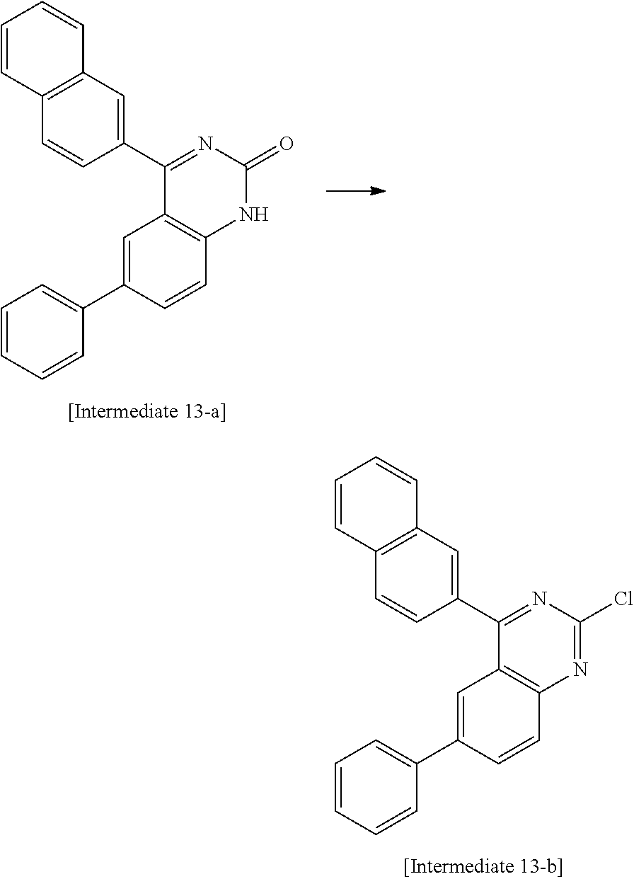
C1(C2=NC(=O)NC3=C2C=C(C2=CC=CC=C2)C=C3)=CC2=C(C=C1)C=CC=C2.C1(C2=NC(Cl)=NC3=C2C=C(C2=CC=CC=C2)C=C3)=CC2=C(C=C1)C=CC=C2
